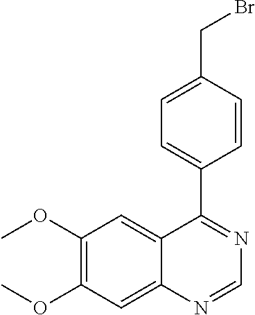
C1(OC)=C(OC)C=C2C(=C1)C(C1=CC=C(CBr)C=C1)=NC=N2
